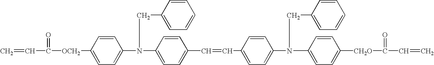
C=CC(=O)[OCH2]C1=CC=C(N(CC2=CC=CC=C2)C2=CC=C(C=CC3=CC=C(N(CC4=CC=CC=C4)C4=CC=C([CH2O]C(=O)C=C)C=C4)C=C3)C=C2)C=C1
